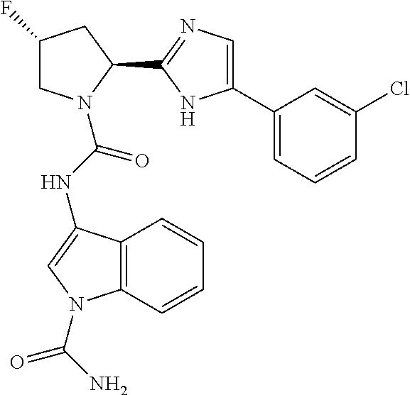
C1C(F)CC(C2=NC=C(C3=CC=CC(Cl)=C3)N2)N1C(NC1=CN(C(N)=O)C2=C1C=CC=C2)=O
